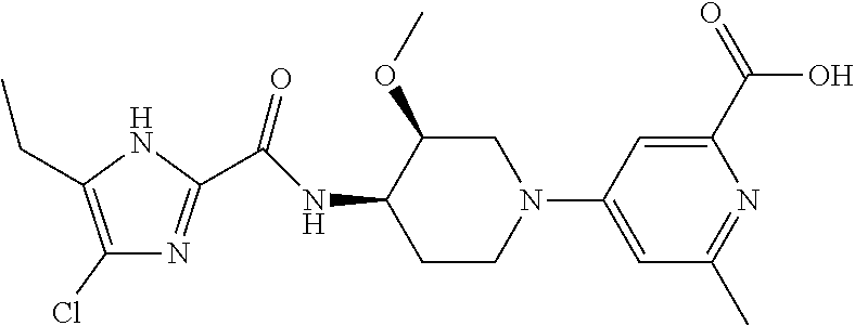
C1(Cl)=C(CC)NC(C(NC2C(OC)CN(C3=CC(C)=NC(C(=O)O)=C3)CC2)=O)=N1
